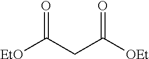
O=C(CC([OEt])=O)[EtO]
